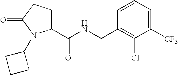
C1=CC=C([CF3])C(Cl)=C1CNC(C1CCC(=O)N1C1CCC1)=O
